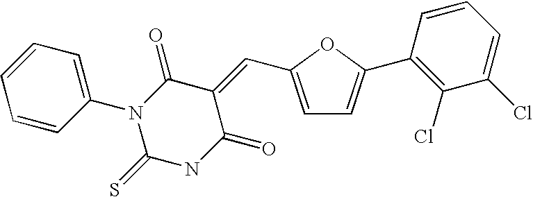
C1=C(C2=C(Cl)C(Cl)=CC=C2)OC(C=C2C(=O)N(C3=CC=CC=C3)C(=S)NC2=O)=C1
